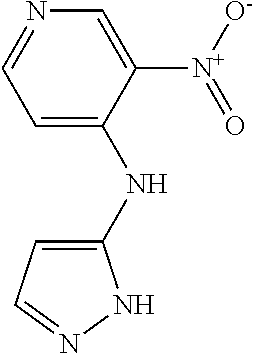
C1=C(NC2=CC=NN2)C([N+]([O-])=O)=CN=C1
